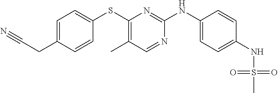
C1=C(CC#N)C=CC(SC2=C(C)C=NC(NC3=CC=C(NS(=O)(C)=O)C=C3)=N2)=C1
